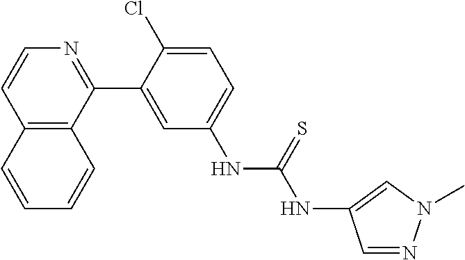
C12=C(C(C3=CC(NC(=S)NC4=CN(C)N=C4)=CC=C3Cl)=NC=C1)C=CC=C2
